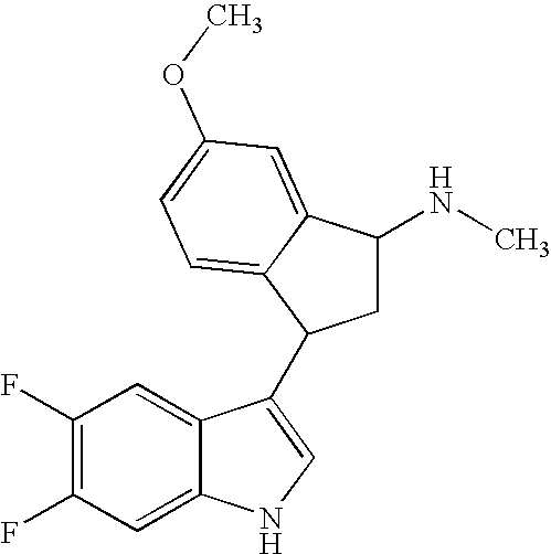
C1=C2C(=CC(F)=C1F)C(C1CC(NC)C3=CC(OC)=CC=C31)=CN2
